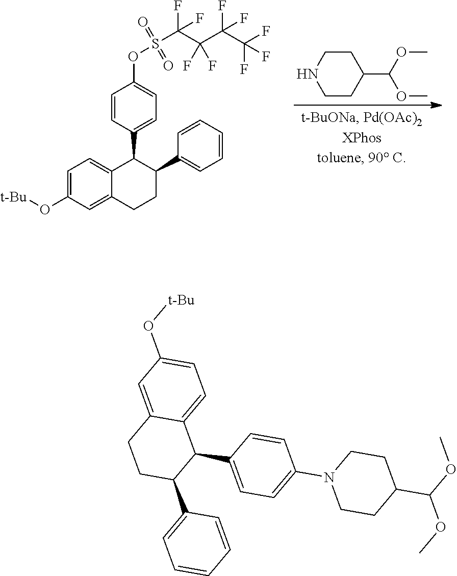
C1CC(C(OC)OC)CCN1.C1=CC(C2C3=CC=C(O[t-Bu])C=C3CCC2C2=CC=CC=C2)=CC=C1OS(C(C(C(C(F)(F)F)(F)F)(F)F)(F)F)(=O)=O.C12=CC(O[t-Bu])=CC=C1C(C1=CC=C(N3CCC(C(OC)OC)CC3)C=C1)C(C1=CC=CC=C1)CC2
